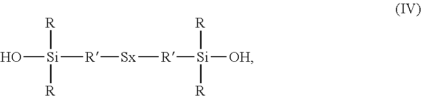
O[Si]([R][Sx][R][Si]([R])([R])[OH])([R])[R]
